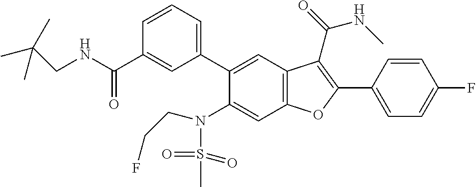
C1=CC(C2=C(C(=O)NC)C3=C(C=C(N(S(=O)(=O)C)CCF)C(C4=CC=CC(C(NCC(C)(C)C)=O)=C4)=C3)O2)=CC=C1F
